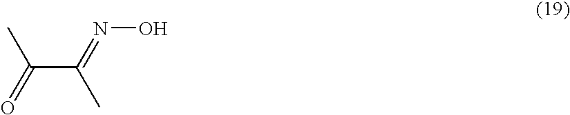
C(C(=NO)C)(=O)C
